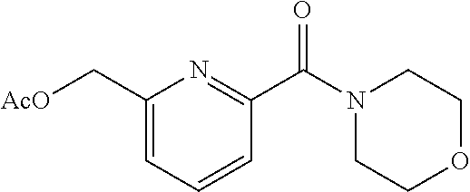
C1(C[AcO])=CC=CC(C(N2CCOCC2)=O)=N1
